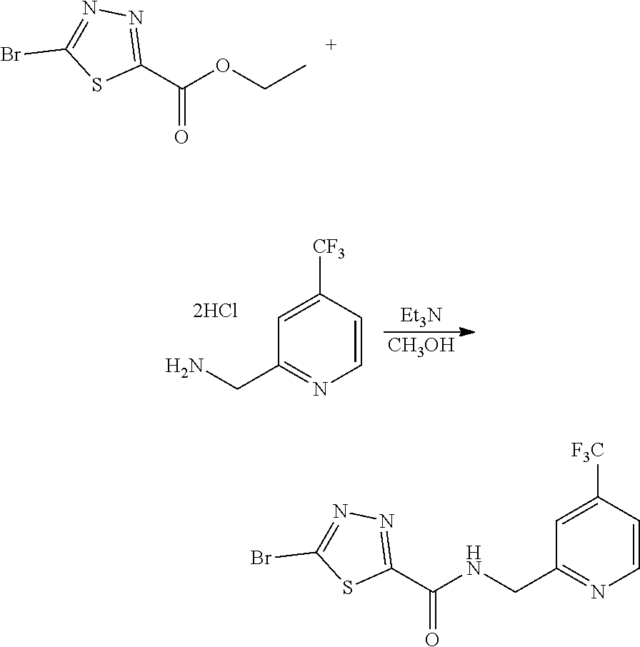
NCC1=NC=CC([CF3])=C1.[Et3N].[CH3OH].O=C(C1=NN=C(Br)S1)OCC.O=C(C1=NN=C(Br)S1)NCC1=NC=CC([F3C])=C1
